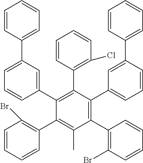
C1=CC=CC(C2=C(C)C(C3=C(Br)C=CC=C3)=C(C3=CC=CC(C4=CC=CC=C4)=C3)C(C3=C(Cl)C=CC=C3)=C2C2=CC(C3=CC=CC=C3)=CC=C2)=C1Br
